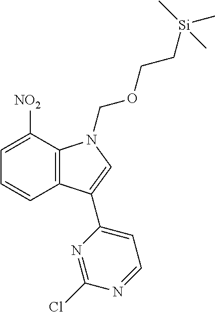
C12=C(C([NO2])=CC=C1)N(COCC[Si](C)(C)C)C=C2C1=CC=NC(Cl)=N1
